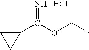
C1(C(OCC)=N)CC1.Cl
